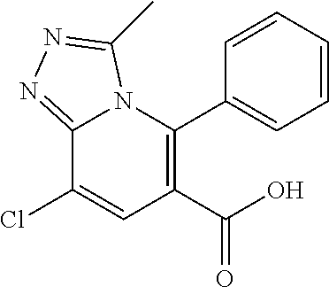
C1=CC=CC(C2=C(C(O)=O)C=C(Cl)C3=NN=C(C)N23)=C1
